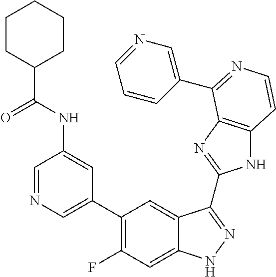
C1=C(C2=C(F)C=C3C(=C2)C(C2=NC4=C(N2)C=CN=C4C2=CN=CC=C2)=NN3)C=C(NC(C2CCCCC2)=O)C=N1
